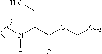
C(C(OCC)=O)(N(C)[H])CC
